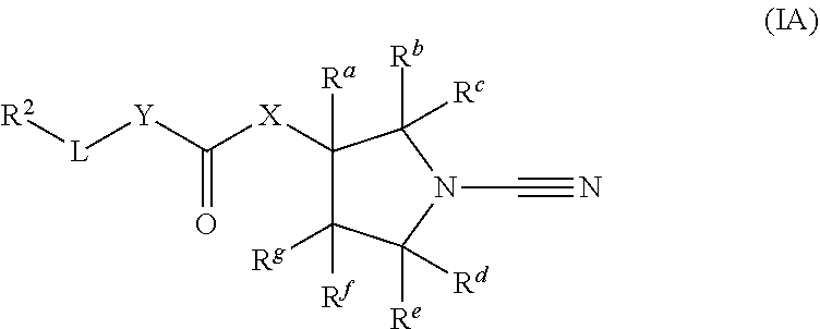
C1([X]C([Y][L][R2])=O)([Ra])C([Rg])([Rf])C([Re])([Rd])N(C#N)C1([Rb])[Rc]
